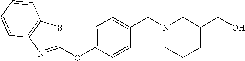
C1=C(OC2=NC3=C(S2)C=CC=C3)C=CC(CN2CCCC(CO)C2)=C1
